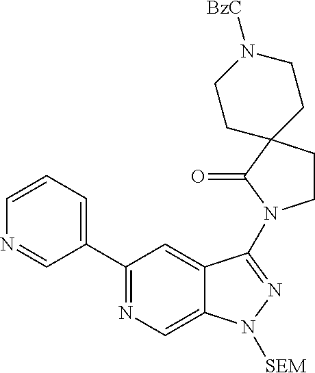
C1=CC=C(C2=NC=C3C(=C2)C(N2CCC4(C2=O)CCN([BzC])CC4)=NN3[SEM])C=N1
